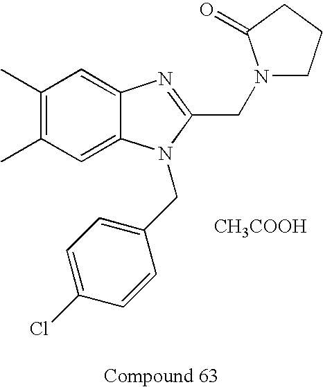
C1(C)=C(C)C=C2C(=C1)N=C(CN1CCCC1=O)N2CC1=CC=C(Cl)C=C1.[CH3COOH]
